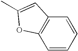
C1=CC=CC2=C1OC(C)=C2
